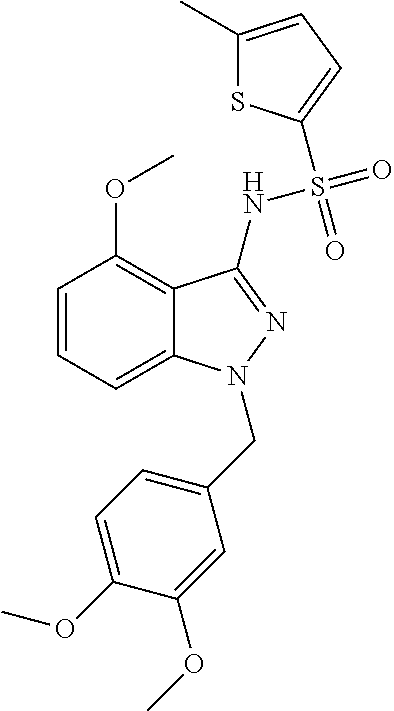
C1=CC=C2C(=C1OC)C(NS(=O)(=O)C1=CC=C(C)S1)=NN2CC1=CC=C(OC)C(OC)=C1
